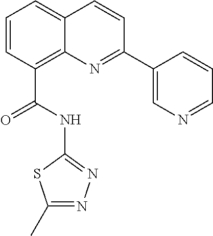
C1=CC(C(=O)NC2=NN=C(C)S2)=C2C(=C1)C=CC(C1=CN=CC=C1)=N2
